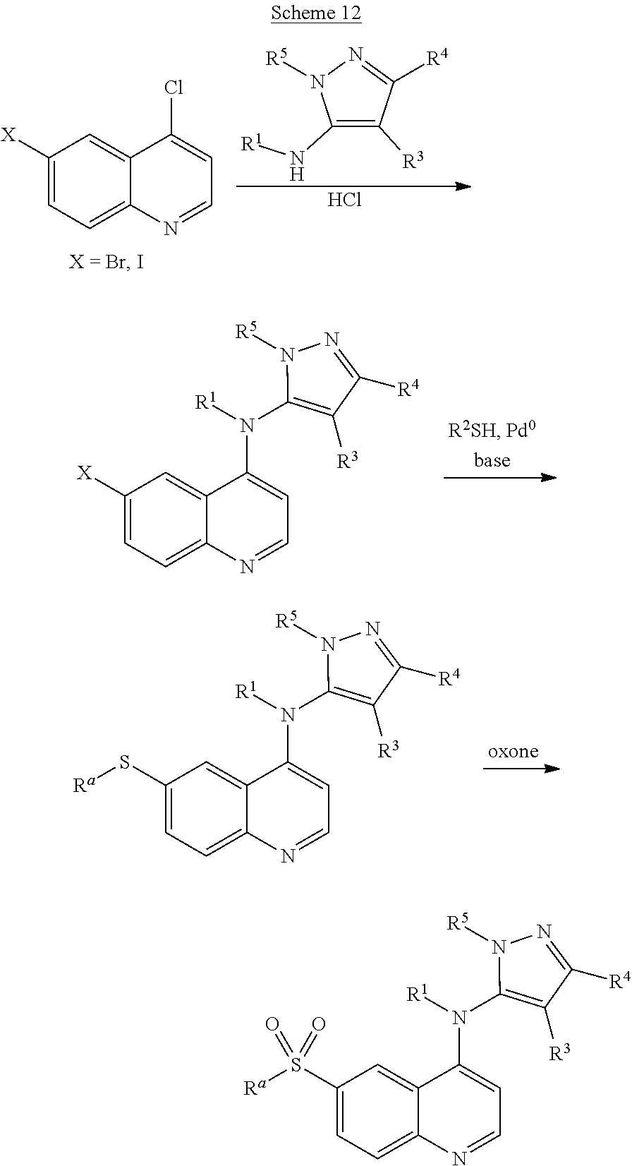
C1([R4])=NN([R5])C(N[R1])=C1[R3].Cl.C1([X])=CC=C2C(=C1)C(Cl)=CC=N2.C1([R4])=NN([R5])C(N([R1])C2=CC=NC3=CC=C([X])C=C32)=C1[R3].C1([R4])=NN([R5])C(N([R1])C2=CC=NC3=CC=C(S[Ra])C=C32)=C1[R3].C1([R4])=NN([R5])C(N([R1])C2=CC=NC3=CC=C(S([Ra])(=O)=O)C=C32)=C1[R3]
